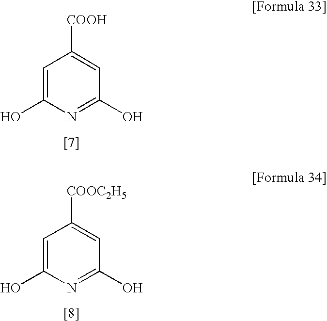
C1=C(O)N=C(O)C=C1[COOH].C1=C(O)N=C(O)C=C1[COOC2H5]
